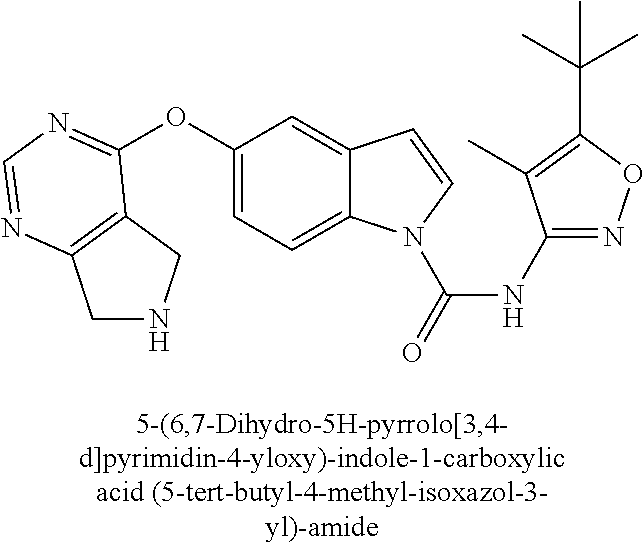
C1(OC2=NC=NC3=C2CNC3)=CC=C2C(=C1)C=CN2C(=O)NC1=NOC(C(C)(C)C)=C1C
